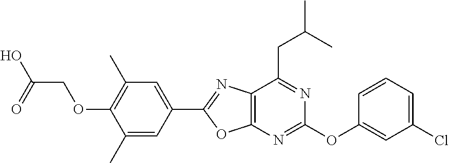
C12=C(C(CC(C)C)=NC(OC3=CC(Cl)=CC=C3)=N1)N=C(C1=CC(C)=C(OCC(O)=O)C(C)=C1)O2
